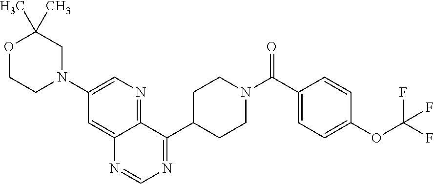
C1(C(=O)N2CCC(C3=NC=NC4=CC(N5CC(C)(C)OCC5)=CN=C34)CC2)=CC=C(OC(F)(F)F)C=C1
